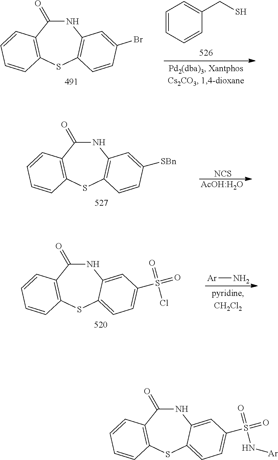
C1(=O)NC2=CC(S(=O)(=O)N[Ar])=CC=C2SC2=C1C=CC=C2.C1=CC=CC(CS)=C1.C1(=O)NC2=C(SC3=C1C=CC=C3)C=CC(Br)=C2.C1(=O)NC2=CC(S(=O)(=O)Cl)=CC=C2SC2=C1C=CC=C2.[Ar]N.C1(=O)NC2=C(SC3=C1C=CC=C3)C=CC([SBn])=C2.[NCS].[AcOH:H2O]
